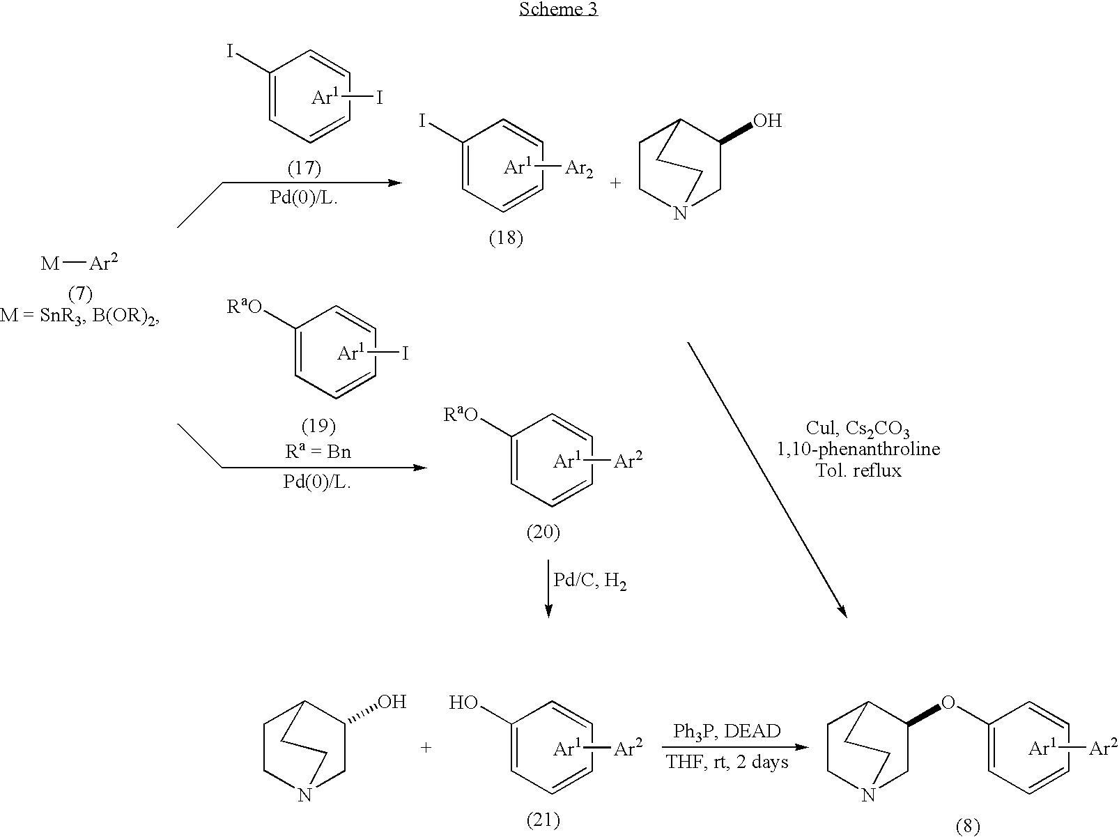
[M][Ar2].C1(I)=CC=CC=C1.[Ar1]I.C1([RaO])=CC=CC=C1.[Ar1]I.C1(I)=CC=CC=C1.[Ar1][Ar2].C1([RaO])=CC=CC=C1.[Ar1][Ar2].OC1CN2CCC1CC2.C1(O)=CC=CC=C1.[Ar1][Ar2].[Ar1][Ar2].C1CN2CC(OC3=CC=CC=C3)C1CC2.OC1CN2CCC1CC2
